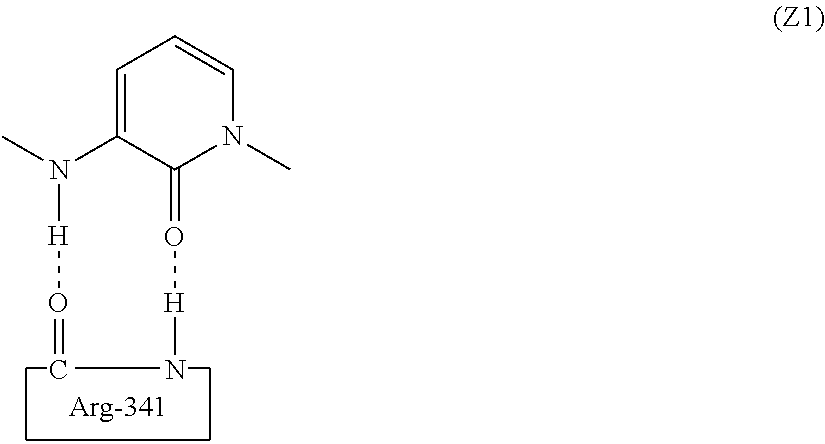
C1=C(N(C)[H]O=C)C(=O[H]N)N(C)C=C1
